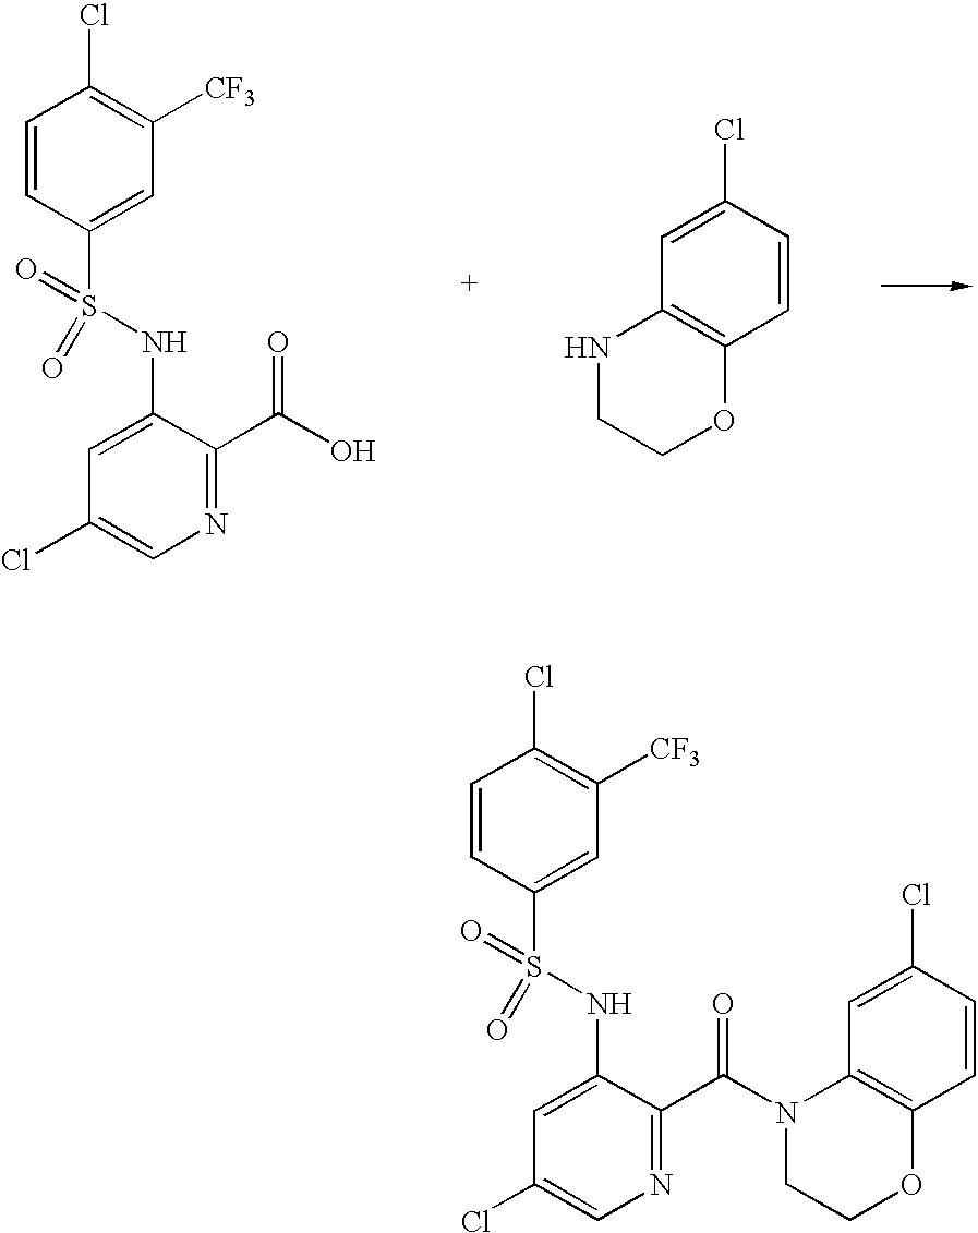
C1=CC(S(NC2=CC(Cl)=CN=C2C(O)=O)(=O)=O)=CC([CF3])=C1Cl.C1(Cl)=CC2=C(C=C1)OCCN2.C1=CC(S(NC2=CC(Cl)=CN=C2C(N2C3=C(C=CC(Cl)=C3)OCC2)=O)(=O)=O)=CC([CF3])=C1Cl
